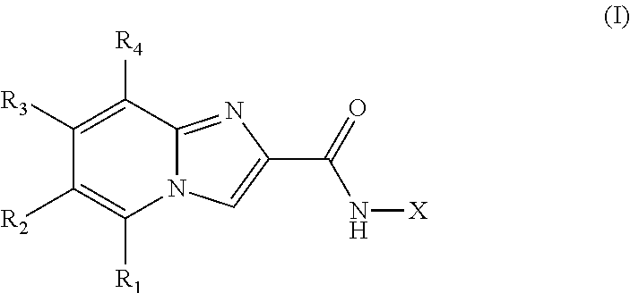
C1([R3])=C([R4])C2=NC(C(=O)N[X])=CN2C([R1])=C1[R2]
